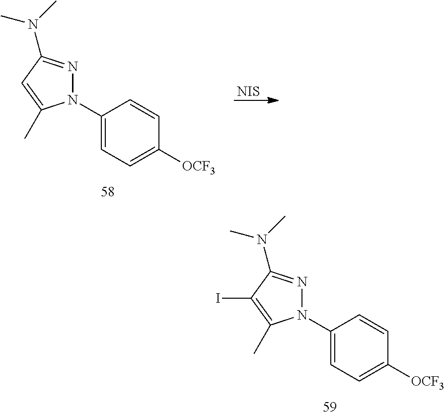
N1(C2=CC=C([OCF3])C=C2)N=C(N(C)C)C=C1C.[NIS].N1(C2=CC=C([OCF3])C=C2)N=C(N(C)C)C(I)=C1C
